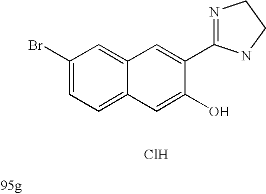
C1=C(C2=NCCN2)C(O)=CC2=CC=C(Br)C=C12.Cl
